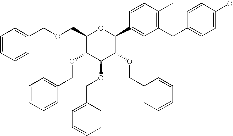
C1=CC=CC(COCC2C(OCC3=CC=CC=C3)C(OCC3=CC=CC=C3)C(OCC3=CC=CC=C3)C(C3=CC(CC4=CC=C(O)C=C4)=C(C)C=C3)O2)=C1
